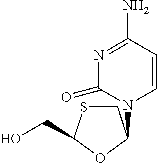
N1=C(N)C=CN(C2CSC(CO)O2)C1=O
